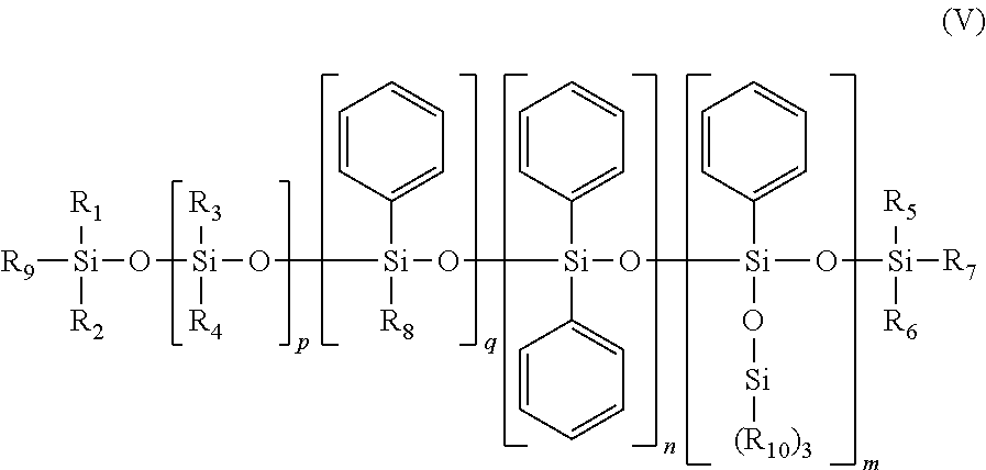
[R9][Si]([R1])([R2])O[Si]([R3])([R4])O[Si](C1=CC=CC=C1)([R8])O[Si](C1=CC=CC=C1)(C1=CC=CC=C1)O[Si](C1=CC=CC=C1)(O[Si][(R10)3])O[Si]([R7])([R5])[R6]
